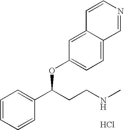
Cl.C1=CC=CC(C(CCNC)OC2=CC=C3C(=C2)C=CN=C3)=C1
